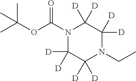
N1(C(=O)OC(C)(C)C)C([D])([D])C([D])([D])N(CC)C([D])([D])C1([D])[D]
